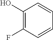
C1(O)=C(F)C=CC=C1
